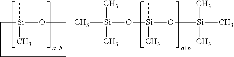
C1[Si](C)(C)OCCC1.[Si](O[Si](C)(C)C)(C)(C)O[Si](C)(C)C
